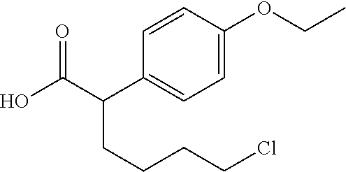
C1=C(OCC)C=CC(C(C(O)=O)CCCCCl)=C1
